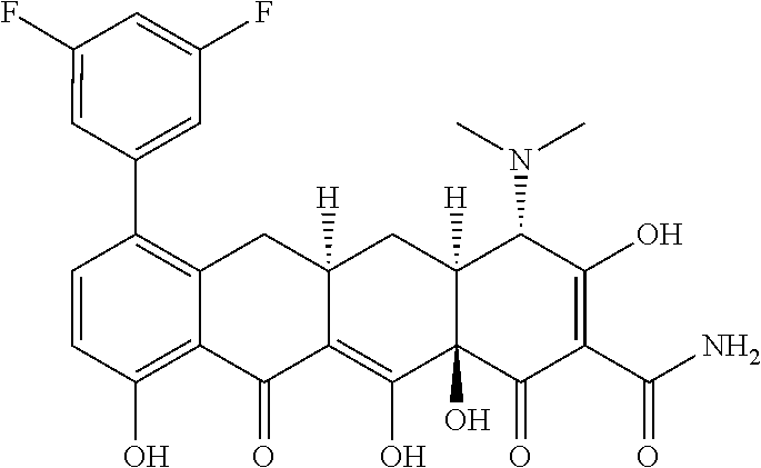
C1=CC(O)=C2C(=C1C1=CC(F)=CC(F)=C1)CC1([H])C(=C(O)C3(O)C([H])(C1)C(N(C)C)C(O)=C(C(N)=O)C3=O)C2=O
